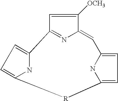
C1([OCH3])=CC2=NC1=CC1=CC=C(N1)[R]C1=CC=C2N1
